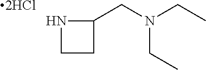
N1CCC1CN(CC)CC.[2HCl]
